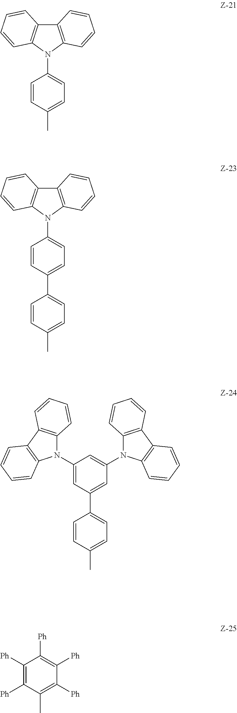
C12=C(N(C3=CC=C(C)C=C3)C3=C1C=CC=C3)C=CC=C2.C12=C(N(C3=CC=C(C4=CC=C(C)C=C4)C=C3)C3=C1C=CC=C3)C=CC=C2.C1=C(N2C3=C(C4=C2C=CC=C4)C=CC=C3)C=C(C2=CC=C(C)C=C2)C=C1N1C2=C(C3=C1C=CC=C3)C=CC=C2.C1([Ph])=C([Ph])C(C)=C([Ph])C([Ph])=C1[Ph]
